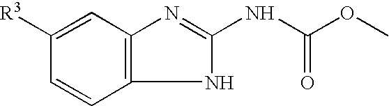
C1=CC([R3])=CC2=C1NC(NC(=O)OC)=N2
